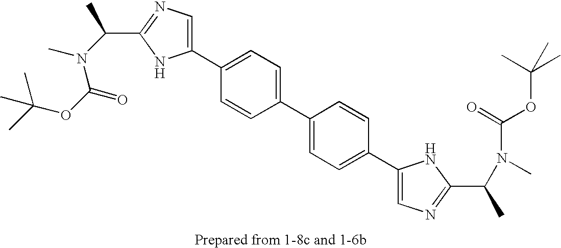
C1(C2=CC=C(C3=CN=C(C(C)N(C)C(OC(C)(C)C)=O)N3)C=C2)=CC=C(C2=CN=C(C(C)N(C)C(=O)OC(C)(C)C)N2)C=C1
